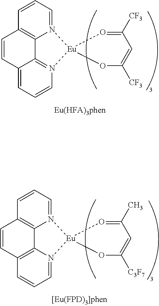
N12=CC=CC3=C1C1=N(C=CC=C1C=C3)[Eu]21OC([CF3])=CC([CF3])=O1.N12=CC=CC3=C1C1=C(C=CC=N1[Eu]21OC([C3F7])=CC(C)=O1)C=C3
